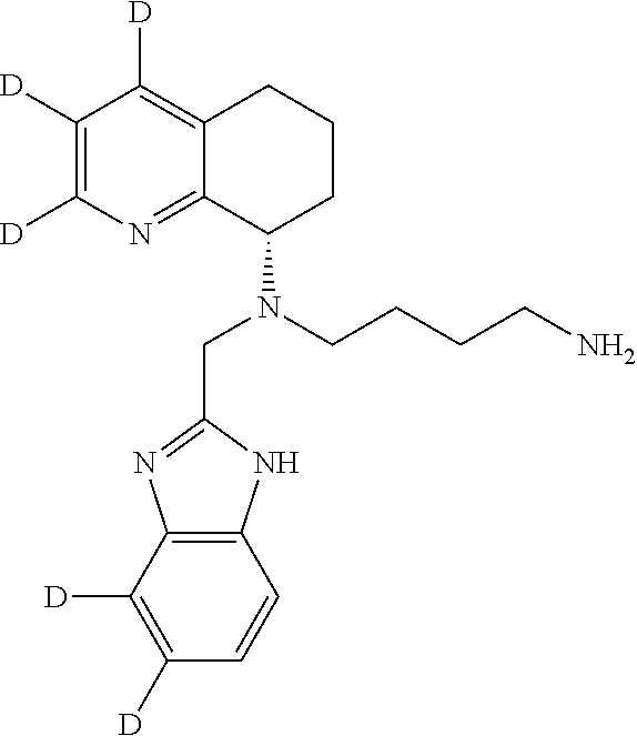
C12=C(C([D])=C([D])C=C1)N=C(CN(C1CCCC3=C([D])C([D])=C([D])N=C13)CCCCN)N2
